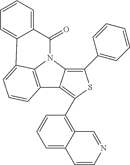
C12=C3N(C4=C(C5=CC=CC=C5)SC(C5=C6C(=CC=C5)C=CN=C6)=C14)C(=O)C1=CC=CC=C1C3=CC=C2
